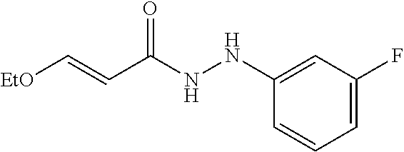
C1=C(F)C=C(NNC(C=C[EtO])=O)C=C1
